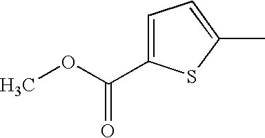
C1=C(C(OC)=O)SC(C)=C1
